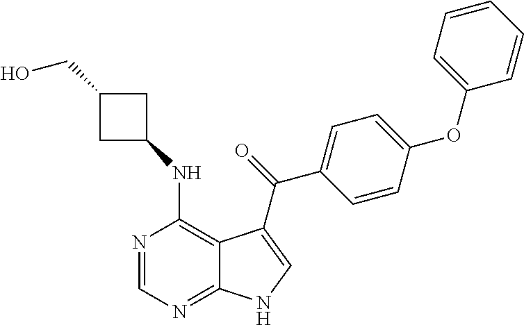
C1(NC2=C3C(=NC=N2)NC=C3C(=O)C2=CC=C(OC3=CC=CC=C3)C=C2)CC(CO)C1
